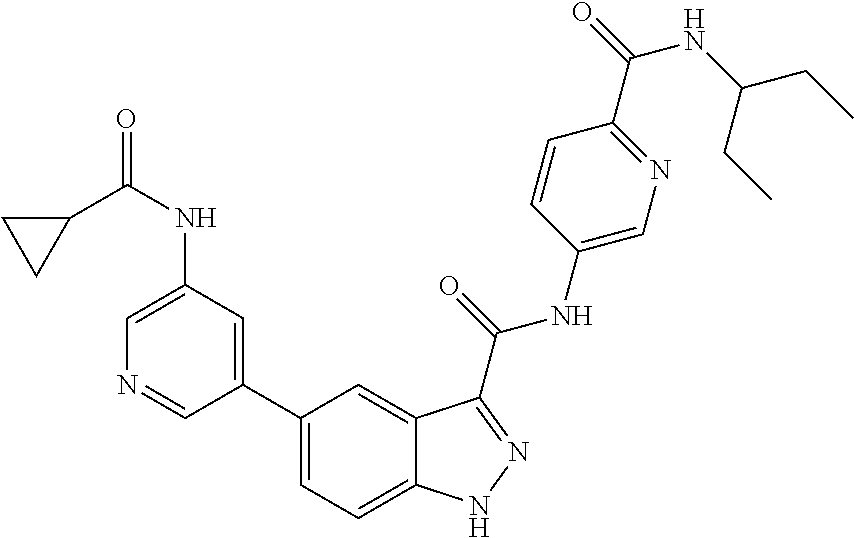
C1(NC(C2CC2)=O)=CN=CC(C2=CC=C3C(=C2)C(C(NC2=CN=C(C(=O)NC(CC)CC)C=C2)=O)=NN3)=C1
